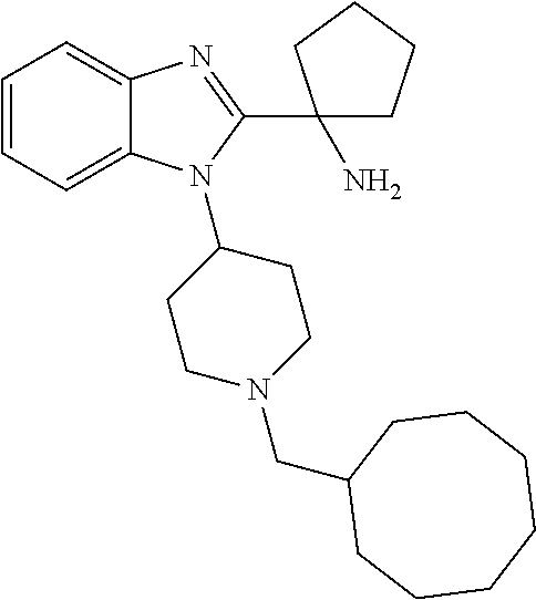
C1=CC=C2C(=C1)N=C(C1(N)CCCC1)N2C1CCN(CC2CCCCCCC2)CC1
